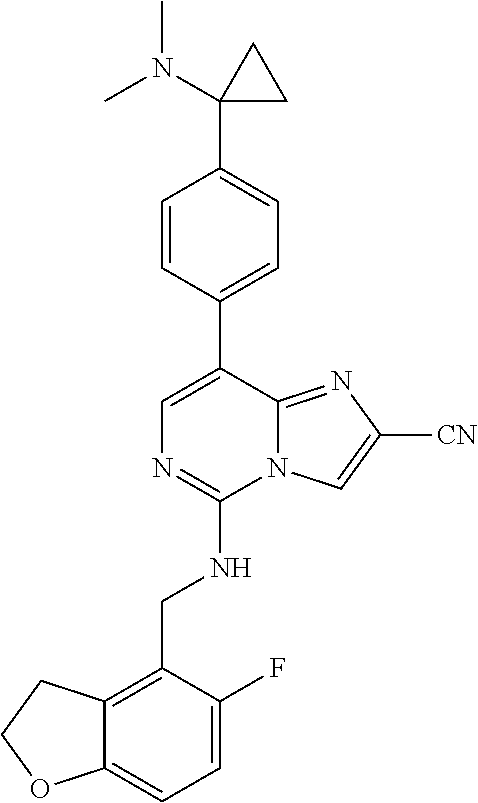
C12=CC=C(F)C(CNC3=NC=C(C4=CC=C(C5(N(C)C)CC5)C=C4)C4=NC([CN])=CN34)=C1CCO2
